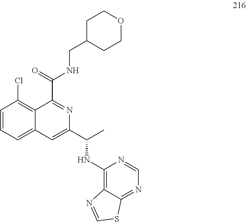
C1=CC=C2C(=C1Cl)C(C(=O)NCC1CCOCC1)=NC(C(C)NC1=C3C(=NC=N1)SC=N3)=C2
